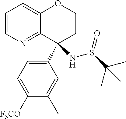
C1=CN=C2C(=C1)OCCC2(C1=CC=C([F3CO])C(C)=C1)NS(C(C)(C)C)=O
